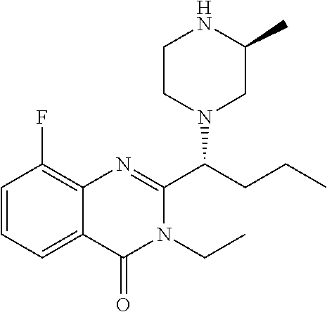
C1=CC=C2C(=C1F)N=C(C(CCC)N1CC(C)NCC1)N(CC)C2=O
